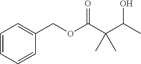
O(C(C(C(C)O)(C)C)=O)CC1=CC=CC=C1
